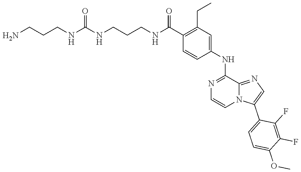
C1=C(C2=CN=C3N2C=CN=C3NC2=CC(CC)=C(C(NCCCNC(NCCCN)=O)=O)C=C2)C(F)=C(F)C(OC)=C1
